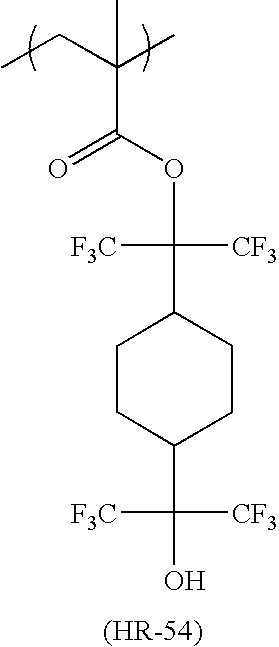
C(OC(C1CCC(C(O)([CF3])[CF3])CC1)([CF3])[CF3])(=O)C(CC)(C)C
